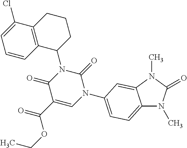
C12=CC=C(N3C(=O)N(C4CCCC5=C4C=CC=C5Cl)C(=O)C(C(=O)OCC)=C3)C=C1N(C)C(=O)N2C
